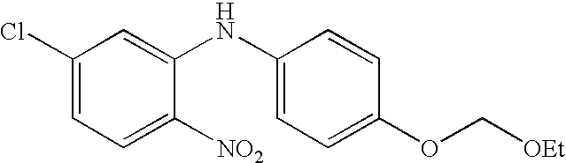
C1(Cl)=CC=C([NO2])C(NC2=CC=C(OC[OEt])C=C2)=C1
